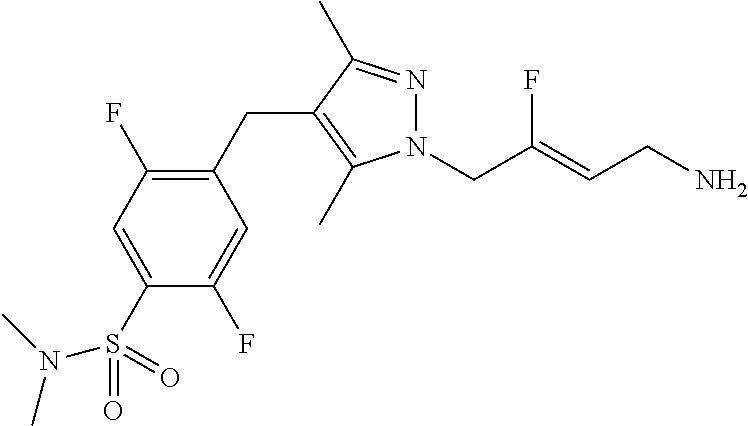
N1=C(C)C(CC2=C(F)C=C(S(=O)(N(C)C)=O)C(F)=C2)=C(C)N1CC(=CCN)F
